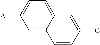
C1=C2C(=CC=C1[A])C=C(C)C=C2
